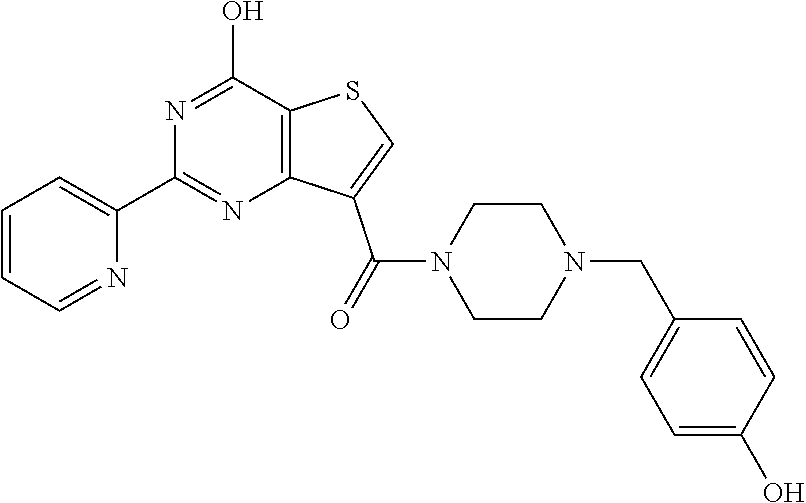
C1=CC=NC(C2=NC3=C(C(O)=N2)SC=C3C(N2CCN(CC3=CC=C(O)C=C3)CC2)=O)=C1
